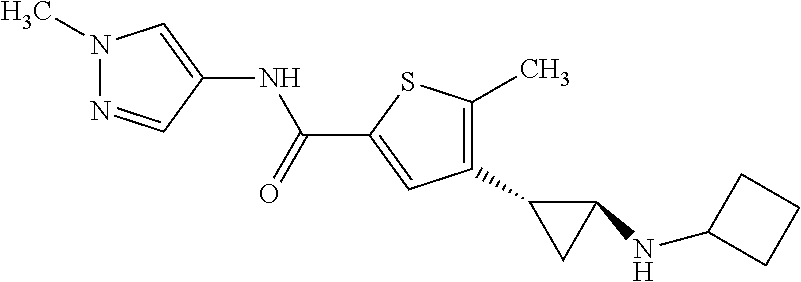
C1(C2CC2NC2CCC2)=C(C)SC(C(NC2=CN(C)N=C2)=O)=C1
